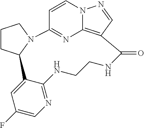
C1CC2N(C1)C1=NC3=C(C=NN3C=C1)C(=O)NCCNC1=NC=C(F)C=C21
